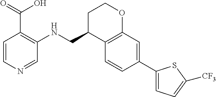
C1=CN=CC(NCC2C3=C(OCC2)C=C(C2=CC=C([CF3])S2)C=C3)=C1C(=O)O
